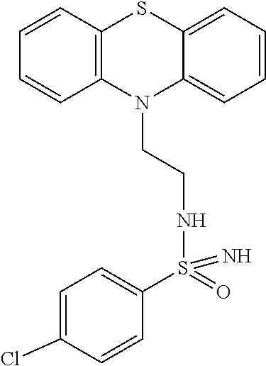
C12=CC=CC=C1SC1=C(N2CCNS(C2=CC=C(Cl)C=C2)(=N)=O)C=CC=C1
